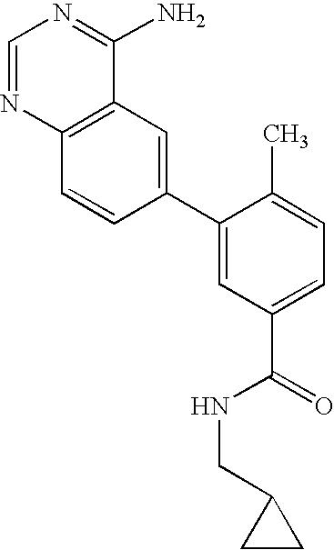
C1=NC2=C(C(N)=N1)C=C(C1=CC(C(=O)NCC3CC3)=CC=C1C)C=C2
